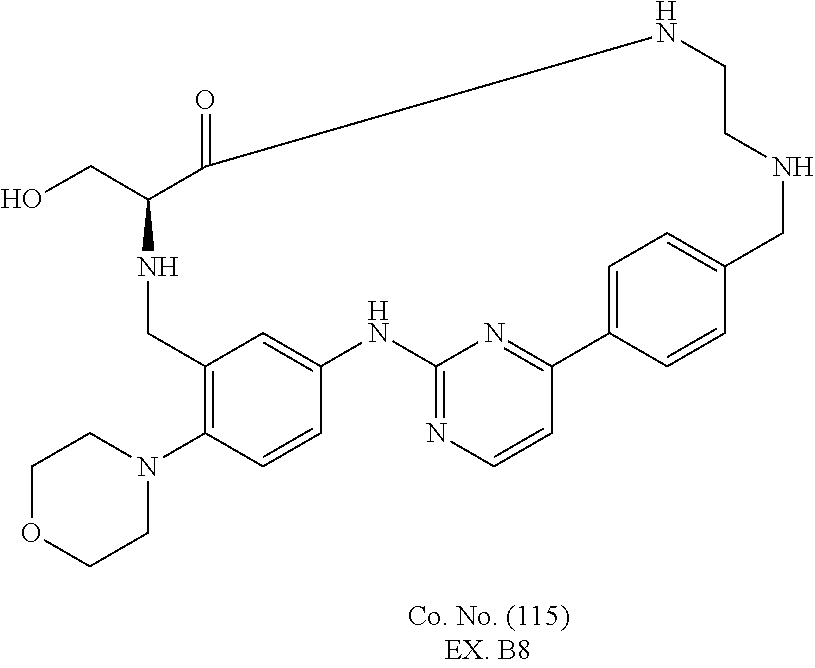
N1CC2=C(N3CCOCC3)C=CC(=C2)NC2=NC=CC(=N2)C2=CC=C(C=C2)CNCCNC(=O)C1CO
